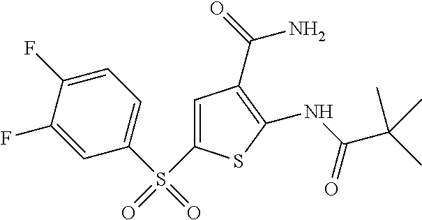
C1=C(F)C(F)=CC(S(C2=CC(C(N)=O)=C(NC(=O)C(C)(C)C)S2)(=O)=O)=C1
